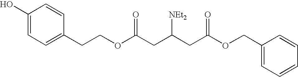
C1(O)=CC=C(CCOC(CC(CC(OCC2=CC=CC=C2)=O)[NEt2])=O)C=C1
